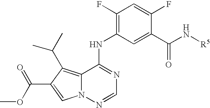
C1(F)=C(NC2=NC=NN3C2=C(C(C)C)C(C(OC)=O)=C3)C=C(C(N[R5])=O)C(F)=C1
